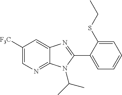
C1([F3C])=CN=C2C(=C1)N=C(C1=CC=CC=C1SCC)N2C(C)C
